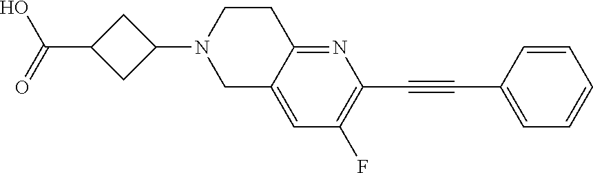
OC(=O)C1CC(N2CC3=CC(F)=C(C#CC4=CC=CC=C4)N=C3CC2)C1
